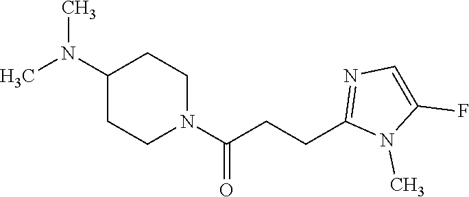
C1(N(C)C)CCN(C(CCC2=NC=C(F)N2C)=O)CC1
